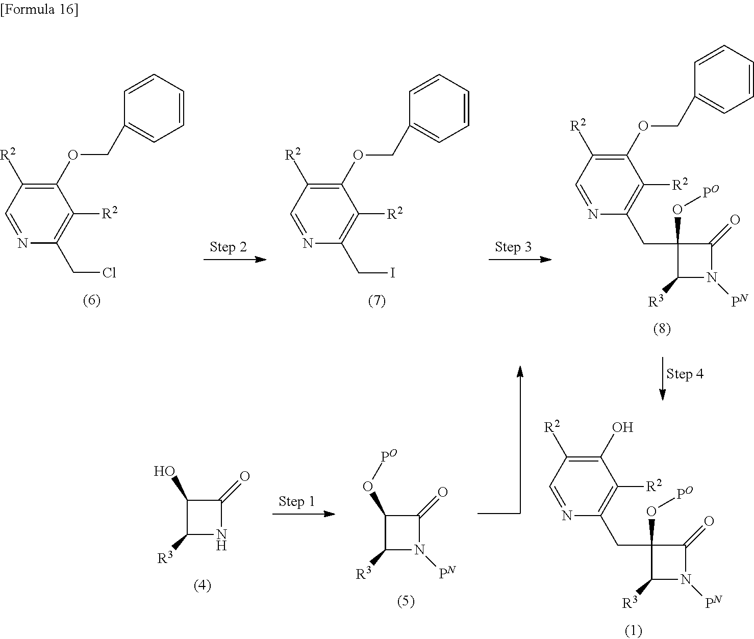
C1(OCC2=CC=CC=C2)=C([R2])C=NC(CCl)=C1[R2].C1(OCC2=CC=CC=C2)=C([R2])C=NC(CI)=C1[R2].C1(OCC2=CC=CC=C2)=C([R2])C=NC(CC2(O[PO])C(=O)N([PN])C2[R3])=C1[R2].C1(O)C(=O)NC1[R3].C1(O[PO])C(=O)N([PN])C1[R3].C1(O)=C([R2])C=NC(CC2(O[PO])C(=O)N([PN])C2[R3])=C1[R2]
